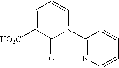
C1=C([HO2C])C(=O)N(C2=NC=CC=C2)C=C1
